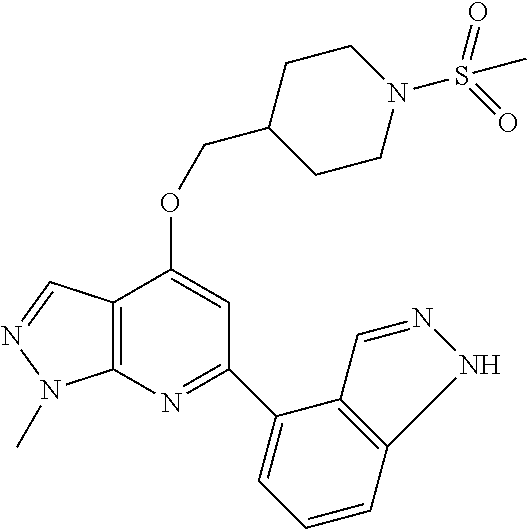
C12=C(N=C(C3=CC=CC4=C3C=NN4)C=C1OCC1CCN(S(=O)(=O)C)CC1)N(C)N=C2
